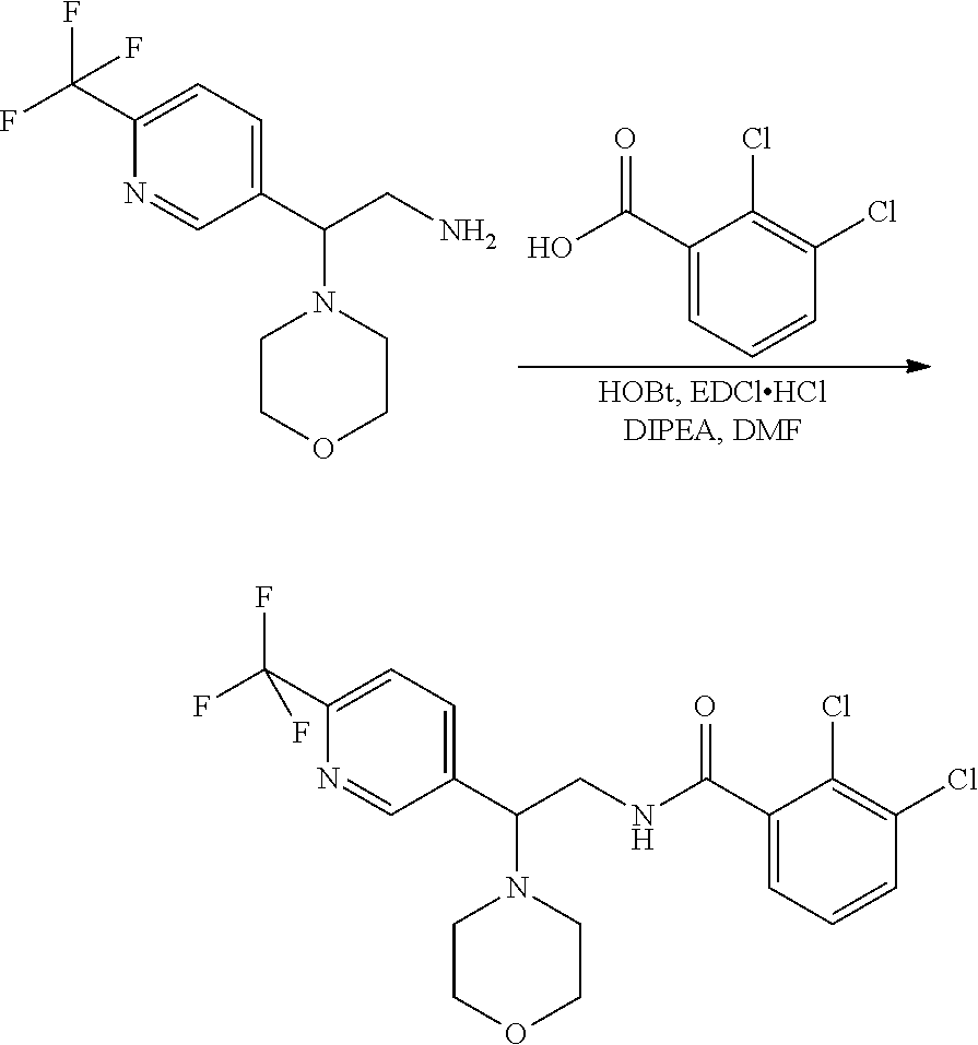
C1(C(F)(F)F)=CC=C(C(CN)N2CCOCC2)C=N1.C1(C(=O)O)=CC=CC(Cl)=C1Cl.C1(C(F)(F)F)=CC=C(C(CNC(=O)C2=CC=CC(Cl)=C2Cl)N2CCOCC2)C=N1
